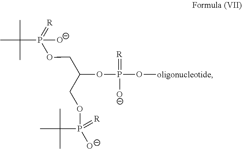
O(P(OC(COP([O-])(=[R])C(C)(C)C)COP([O-])(=[R])C(C)(C)C)(=[R])[O-])[oligonucleotide]
